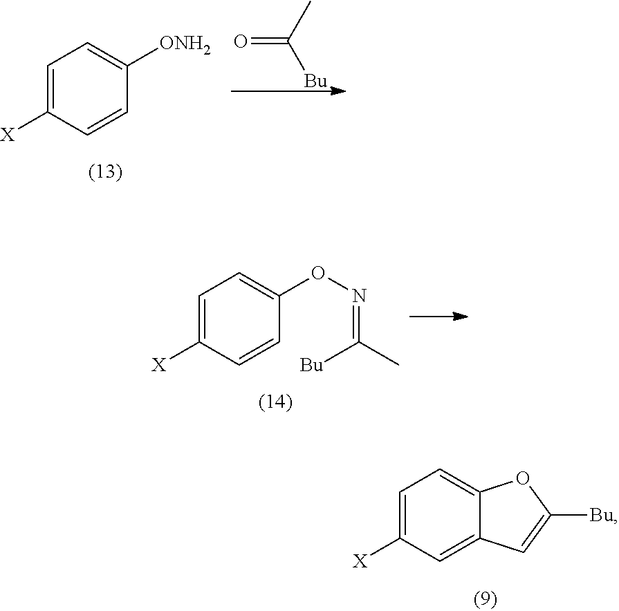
C1=C([X])C=C2C(=C1)OC([Bu])=C2.C1=C([X])C=CC([ONH2])=C1.O=C(C)[Bu].C1=C([X])C=CC(ON=C([Bu])C)=C1
